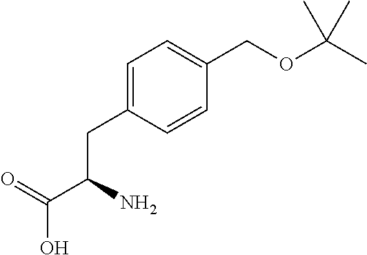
C(C(=O)O)(CC1=CC=C(COC(C)(C)C)C=C1)N
